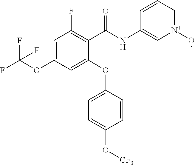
C1(C(NC2=C[N+](O)=CC=C2)=O)=C(F)C=C(OC(F)(F)F)C=C1OC1=CC=C(O[CF3])C=C1
